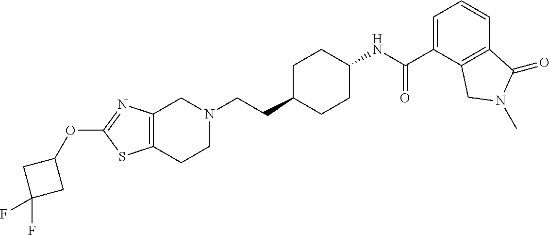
C12=C(CCN(CCC3CCC(NC(C4=CC=CC5=C4CN(C)C5=O)=O)CC3)C1)SC(OC1CC(F)(F)C1)=N2
